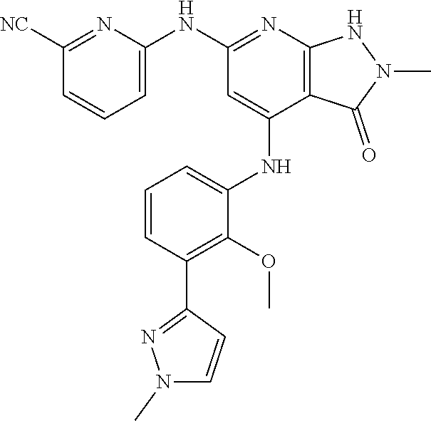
C1(NC2=NC3=C(C(NC4=CC=CC(C5=NN(C)C=C5)=C4OC)=C2)C(=O)N(C)N3)=CC=CC([NC])=N1
